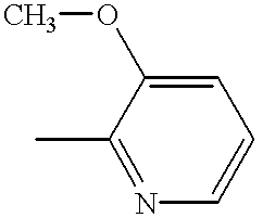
CC1=NC=CC=C1OC
